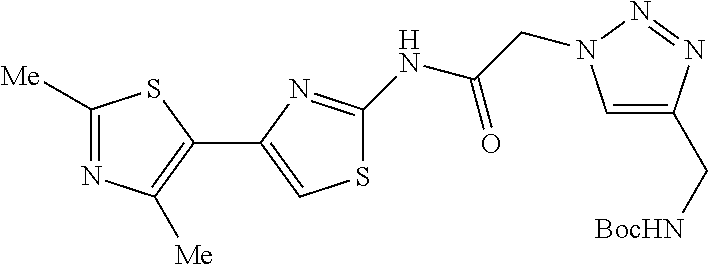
C1([Me])=NC([Me])=C(C2=CSC(NC(CN3C=C(C[BocHN])N=N3)=O)=N2)S1
